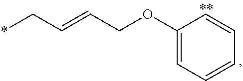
*CC=CCOC1=CC=CC=C1
